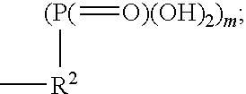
C[R2][(P(]=[O)(OH)2)m]
